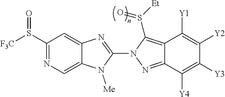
C12=CN=C(S([F3C])=O)C=C1N=C(N1N=C3C(=C1S([Et])=O)C([Y1])=C([Y2])C([Y3])=C3[Y4])N2[Me]
